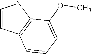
C1=CC2=C(N1)C(OC)=CC=C2
